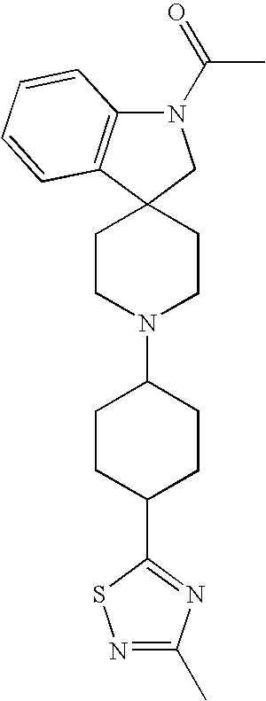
C1CN(C2CCC(C3=NC(C)=NS3)CC2)CCC12CN(C(=O)C)C1=C2C=CC=C1
